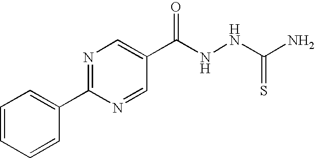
N1=C(C2=CC=CC=C2)N=CC(C(NNC(N)=S)=O)=C1
